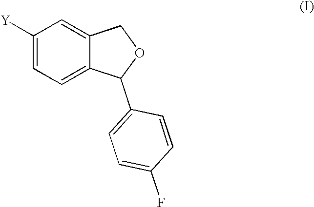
C1([Y])=CC=C2C(=C1)COC2C1=CC=C(F)C=C1
